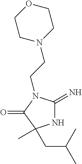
N1C(=N)N(CCN2CCOCC2)C(=O)C1(CC(C)C)C
